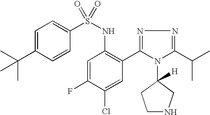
C1=C(C(C)(C)C)C=CC(S(NC2=C(C3=NN=C(C(C)C)N3C3([H])CCNC3)C=C(Cl)C(F)=C2)(=O)=O)=C1
